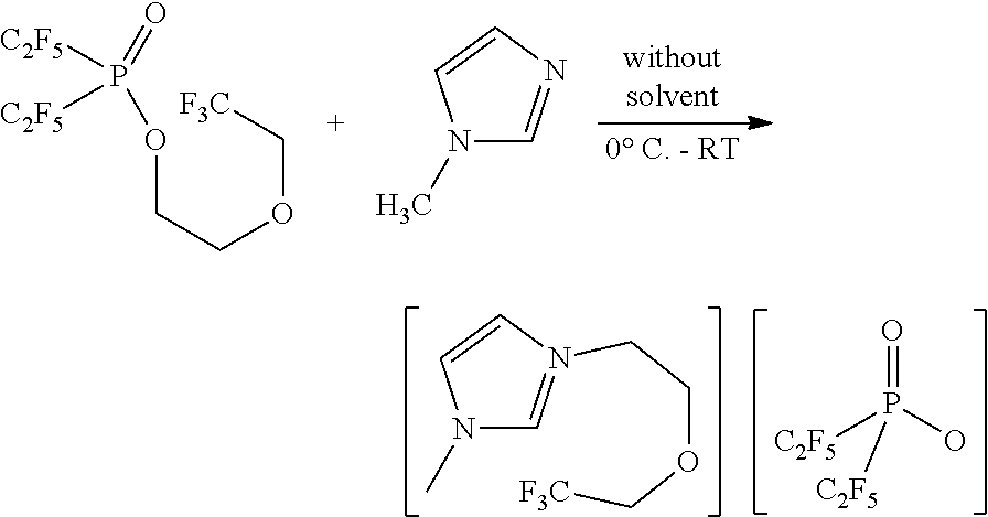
O(CCOC[F3C])P(=O)([C2F5])[C2F5].N1(C)C=NC=C1.N1(C)C=N(CCOC[F3C])C=C1.O=P(O)([C2F5])[C2F5]
